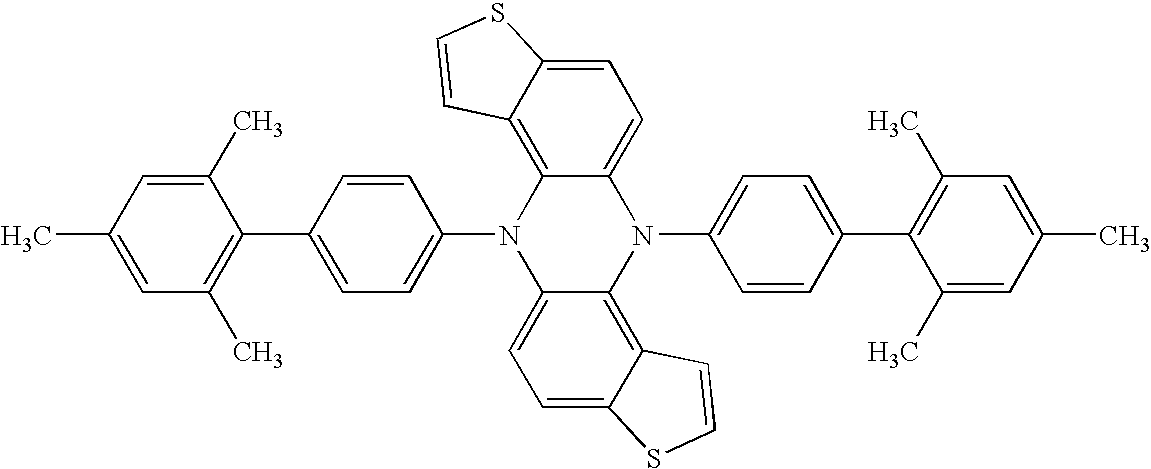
C1(N2C3=CC=C4C(=C3N(C3=CC=C(C5=C(C)C=C(C)C=C5C)C=C3)C3=CC=C5C(=C23)C=CS5)C=CS4)=CC=C(C2=C(C)C=C(C)C=C2C)C=C1
